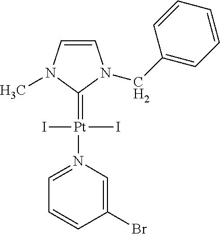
C1=CN(C)C(=[Pt](N2=CC=CC(Br)=C2)(I)I)N1CC1=CC=CC=C1
